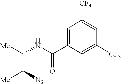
C(NC(C1=CC([CF3])=CC([CF3])=C1)=O)([Me])C([Me])[N3]
